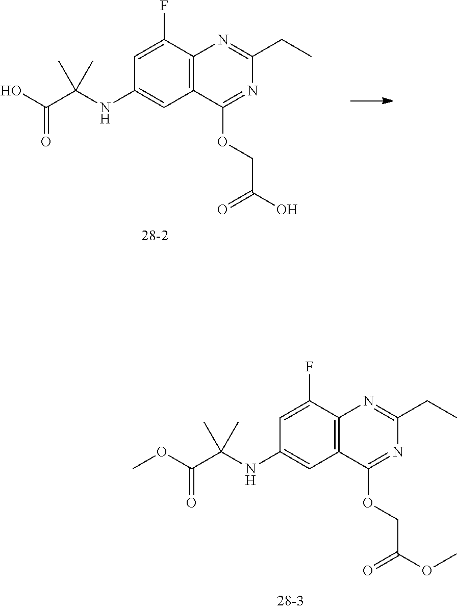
C12=C(C(F)=CC(NC(C(O)=O)(C)C)=C1)N=C(CC)N=C2OCC(O)=O.C12=C(C(F)=CC(NC(C(OC)=O)(C)C)=C1)N=C(CC)N=C2OCC(OC)=O
